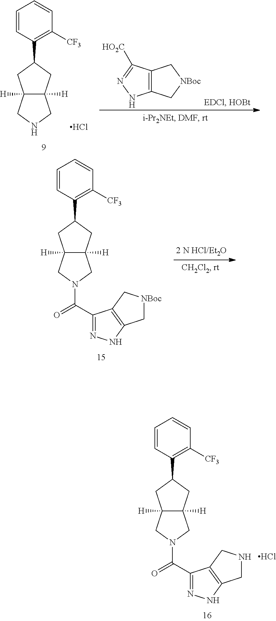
C12([H])C([H])(CN(C(C3=NNC4=C3CNC4)=O)C1)CC(C1=C([CF3])C=CC=C1)C2.Cl.C12([H])C([H])(CNC1)CC(C1=C([CF3])C=CC=C1)C2.Cl.C12=C(NN=C1[HO2C])C[NBoc]C2.C12([H])C([H])(CN(C(C3=NNC4=C3C[NBoc]C4)=O)C1)CC(C1=C([CF3])C=CC=C1)C2
